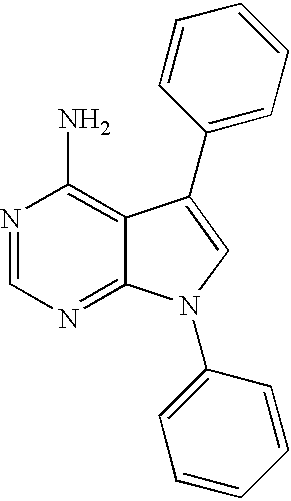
N1=CN=C2C(=C1N)C(C1=CC=CC=C1)=CN2C1=CC=CC=C1
